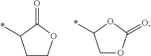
C1COC(=O)C1*.C1OC(=O)OC1*
